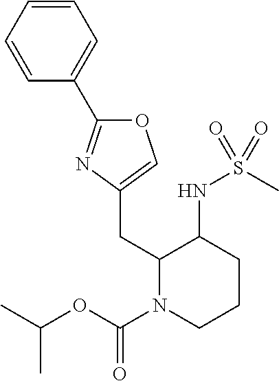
O1C(C2=CC=CC=C2)=NC(CC2N(C(OC(C)C)=O)CCCC2NS(=O)(C)=O)=C1
